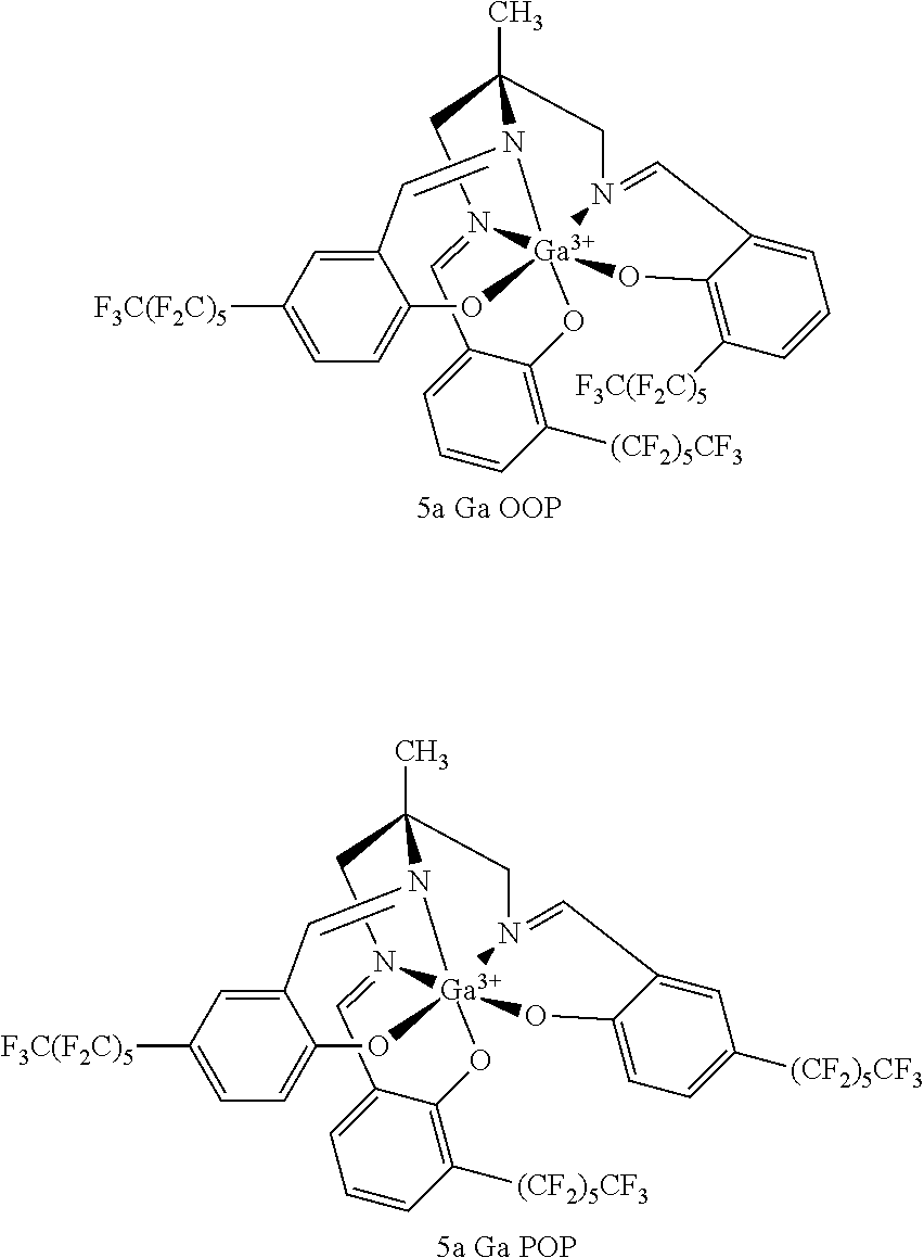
C12=CC([F3C(F2C)5])=CC=C1O[Ga]1345OC6=C([(CF2)5CF3])C=CC=C6C=N1CC(C)(N3=C2)CN4=CC1=CC([(CF2)5CF3])=CC=C1O5.[5a Ga POP].C12=CC([F3C(F2C)5])=CC=C1O[Ga]1345OC6=C([(CF2)5CF3])C=CC=C6C=N1CC(C)(N3=C2)CN4=CC1=CC=CC([F3C(F2C)5])=C1O5.[5a Ga OOP]
